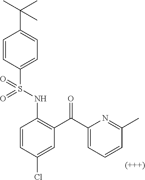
C1=CC(Cl)=CC(C(C2=CC=CC(C)=N2)=O)=C1NS(C1=CC=C(C(C)(C)C)C=C1)(=O)=O
